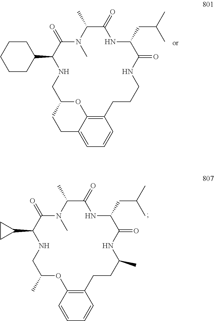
N1(C)C(C)C(=O)NC(CC(C)C)C(=O)NCCCC2=C3C(=CC=C2)CCC(CNC(C2CCCCC2)C1=O)O3.N1(C)C(C)C(=O)NC(CC(C)C)C(=O)NC(C)CCC2=C(C=CC=C2)OC(C)CNC(C2CC2)C1=O
